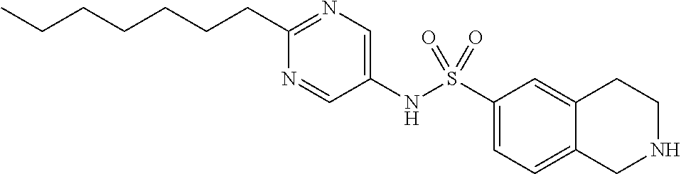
C1(NS(C2=CC=C3C(=C2)CCNC3)(=O)=O)=CN=C(CCCCCCC)N=C1
